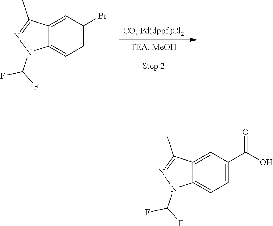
C12=CC(Br)=CC=C1N(C(F)F)N=C2C.C12=CC(C(O)=O)=CC=C1N(C(F)F)N=C2C
